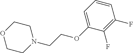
C1=CC=C(OCCN2CCOCC2)C(F)=C1F
